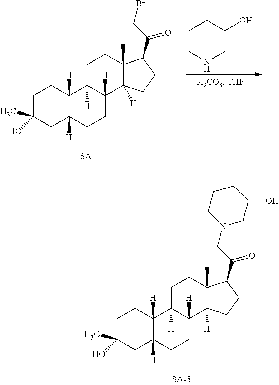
C1C(O)(C)CC2([H])C([H])(C1)C1([H])C([H])(CC2)C2([H])C(C)(CC1)C(C(CBr)=O)CC2.C1CNCC(O)C1.C1C(O)(C)CC2([H])C([H])(C1)C1([H])C([H])(CC2)C2([H])C(C)(CC1)C(C(CN1CC(O)CCC1)=O)CC2
